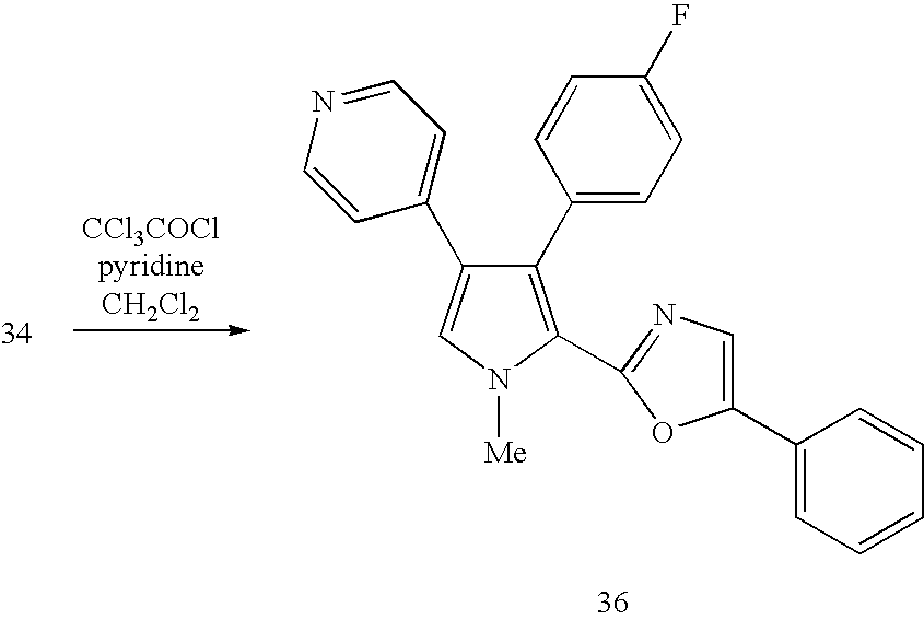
C1(C2=CC=C(F)C=C2)=C(C2=NC=C(C3=CC=CC=C3)O2)N([Me])C=C1C1=CC=NC=C1
